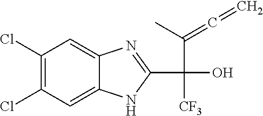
C1(Cl)=C(Cl)C=C2C(=C1)N=C(C(O)(C(=C=C)C)[CF3])N2
